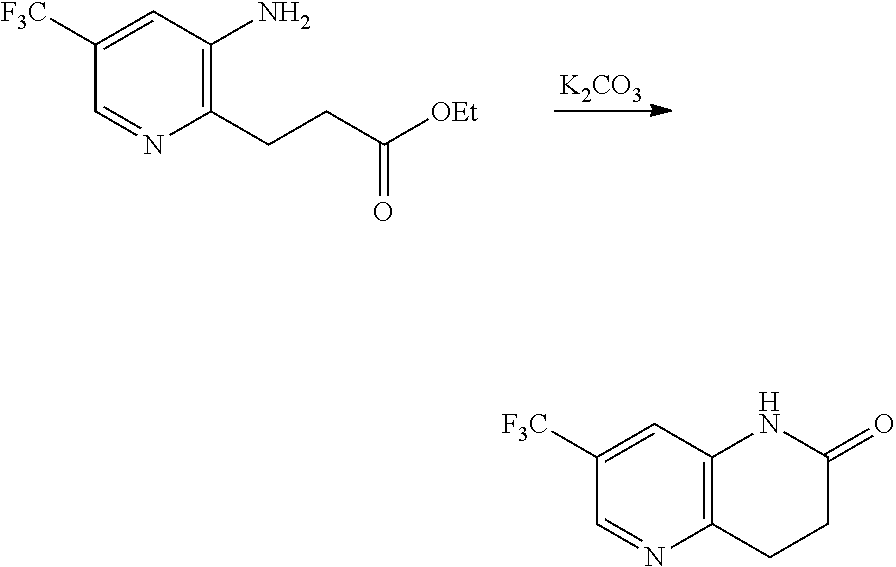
[K2CO3].C1(CCC([OEt])=O)=C(N)C=C([F3C])C=N1.C12=C(C=C([F3C])C=N1)NC(=O)CC2
